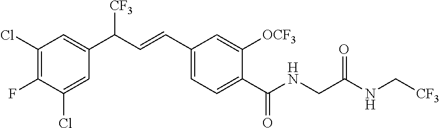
C1(C=CC(C2=CC(Cl)=C(F)C(Cl)=C2)[CF3])=CC=C(C(NCC(NC[CF3])=O)=O)C([OCF3])=C1
